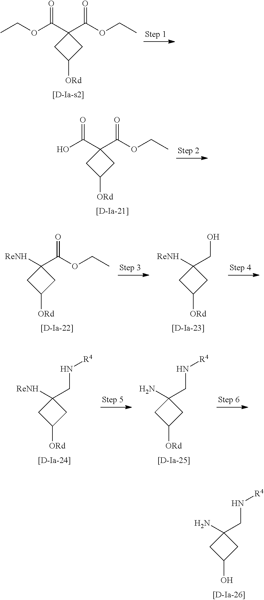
C1([ORd])CC(C(OCC)=O)(C(OCC)=O)C1.C1([ORd])CC(C(OCC)=O)(C(O)=O)C1.C1([ORd])CC(CO)([ReNH])C1.C1([ORd])CC(C(OCC)=O)([ReNH])C1.C1([ORd])CC(CN[R4])(N)C1.C1([ORd])CC(CN[R4])([ReNH])C1.C1(O)CC(CN[R4])(N)C1
